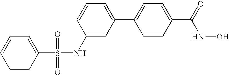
C1(NS(=O)(=O)C2=CC=CC=C2)=CC(C2=CC=C(C(=O)NO)C=C2)=CC=C1
